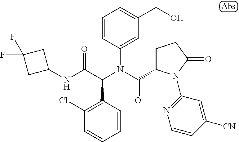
C1=CC(N(C(=O)C2CCC(=O)N2C2=NC=CC([CN])=C2)C(C(NC2CC(F)(F)C2)=O)C2=C(Cl)C=CC=C2)=CC(CO)=C1
